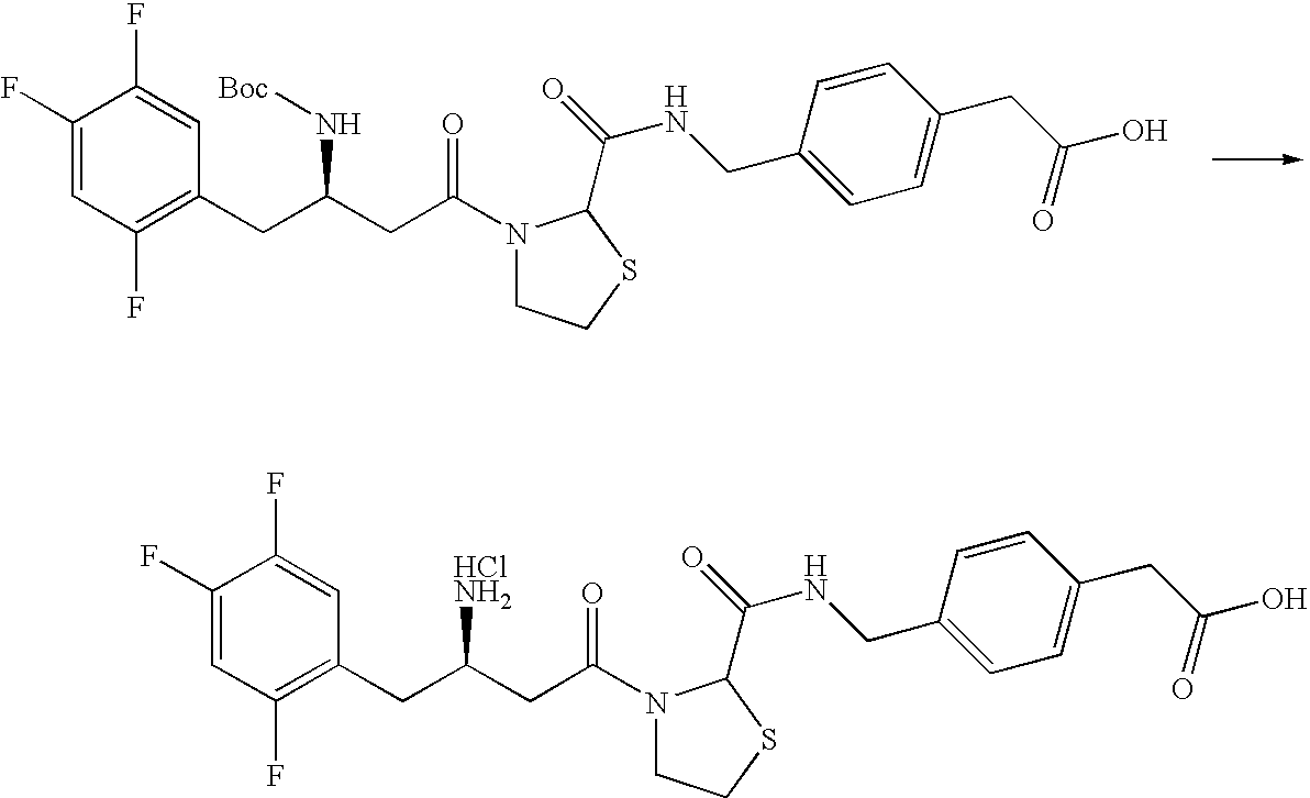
C1(F)=CC(F)=C(CC(CC(=O)N2CCSC2C(=O)NCC2=CC=C(CC(O)=O)C=C2)N[Boc])C=C1F.C1(F)=CC(F)=C(CC(CC(=O)N2CCSC2C(=O)NCC2=CC=C(CC(O)=O)C=C2)[HClNH2])C=C1F
